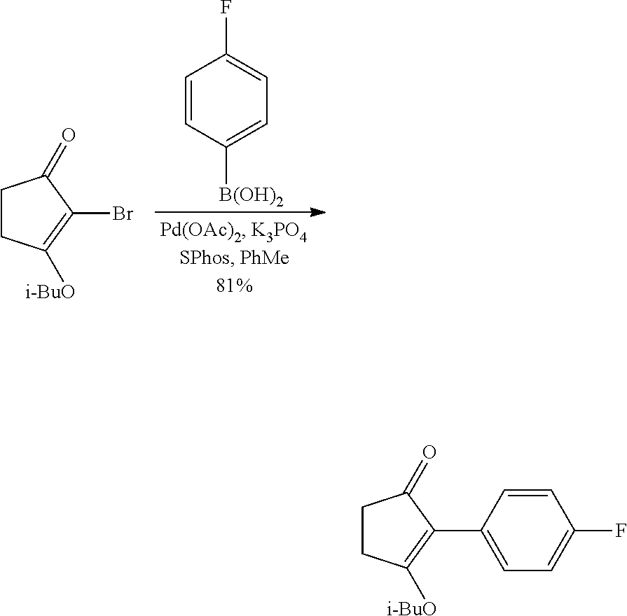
C1=CC([B(OH)2])=CC=C1F.C1CC([i-BuO])=C(Br)C1=O.C1CC([i-BuO])=C(C2=CC=C(F)C=C2)C1=O
